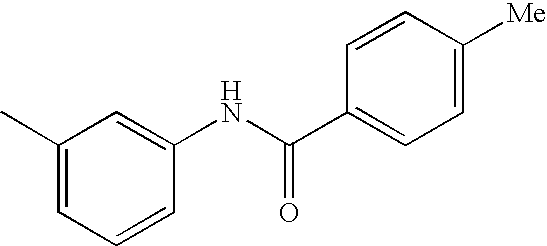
CC1=CC=CC(NC(C2=CC=C([Me])C=C2)=O)=C1
